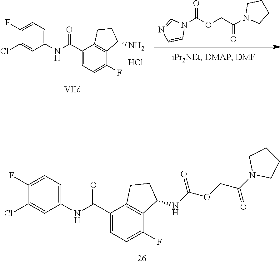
C1(Cl)=CC(NC(C2=CC=C(F)C3=C2CCC3NC(OCC(N2CCCC2)=O)=O)=O)=CC=C1F.C1(Cl)=CC(NC(C2=CC=C(F)C3=C2CCC3N)=O)=CC=C1F.Cl.N1(C(OCC(N2CCCC2)=O)=O)C=NC=C1
